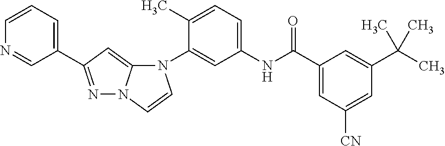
C1(C2=NN3C(=C2)N(C2=CC(NC(C4=CC([CN])=CC(C(C)(C)C)=C4)=O)=CC=C2C)C=C3)=CC=CN=C1
